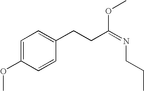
C1=C(OC)C=CC(CCC(=NCCC)OC)=C1
